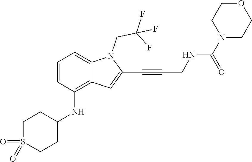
C(C#CC1=CC2=C(NC3CCS(=O)(=O)CC3)C=CC=C2N1CC(F)(F)F)NC(N1CCOCC1)=O
